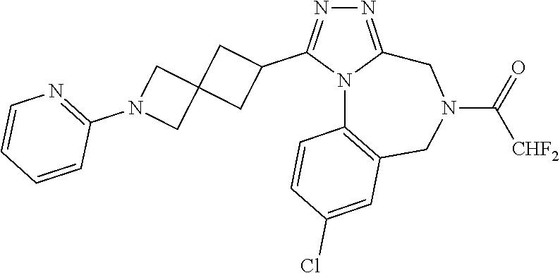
N1=C2N(C(C3CC4(C3)CN(C3=NC=CC=C3)C4)=N1)C1=C(CN(C(=O)[CHF2])C2)C=C(Cl)C=C1
